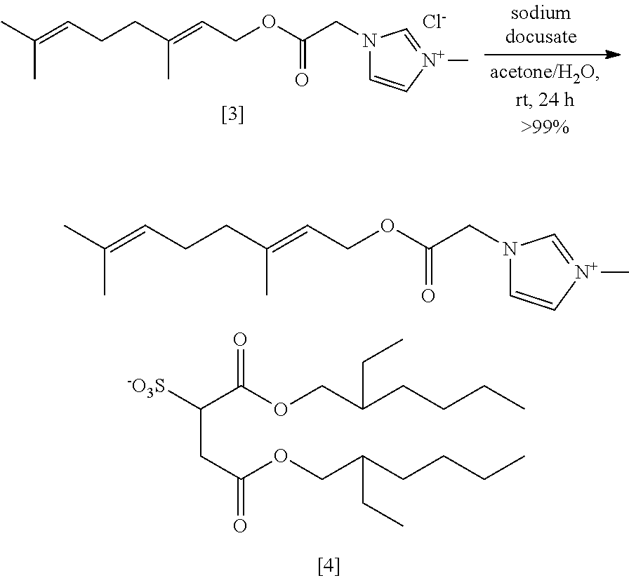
C(OC(CN1C=C[N+](C)=C1)=O)C=C(CCC=C(C)C)C.[Cl-].[-O3S]C(C(OCC(CCCC)CC)=O)CC(=O)OCC(CCCC)CC.C(OC(CN1C=C[N+](C)=C1)=O)C=C(CCC=C(C)C)C
